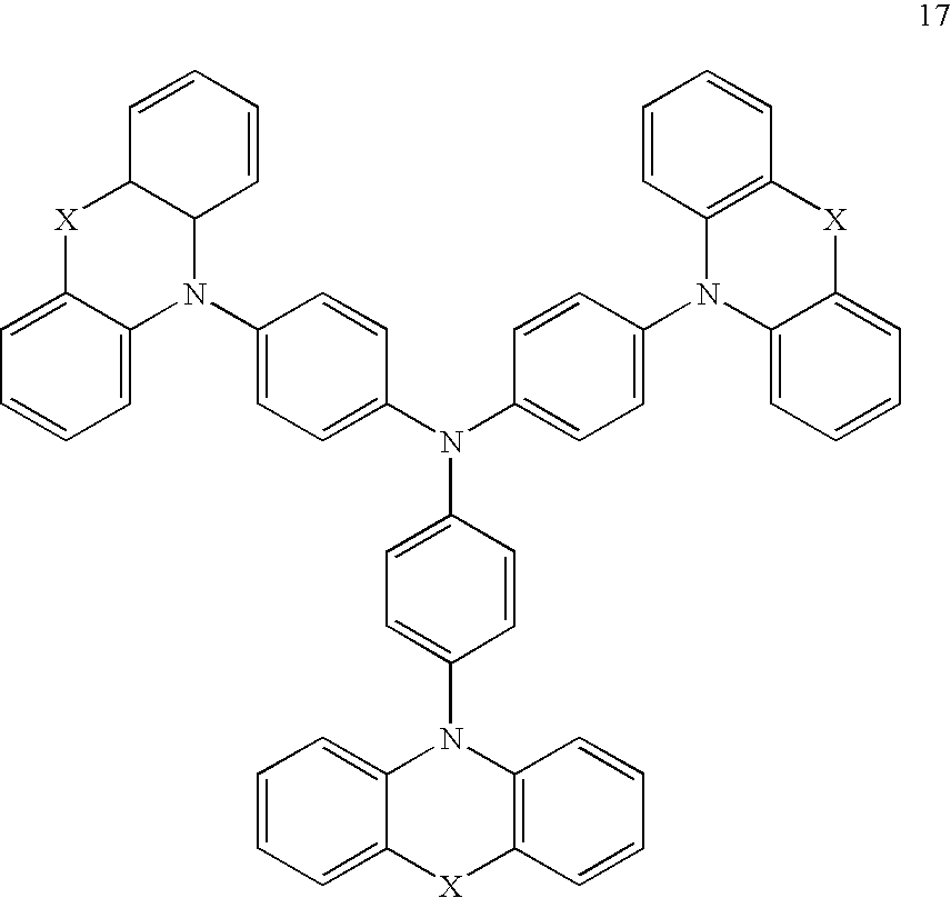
C12C(C=CC=C1)N(C1=CC=C(N(C3=CC=C(N4C5=CC=CC=C5[X]C5=C4C=CC=C5)C=C3)C3=CC=C(N4C5=C(C=CC=C5)[X]C5=CC=CC=C45)C=C3)C=C1)C1=CC=CC=C1[X]2
